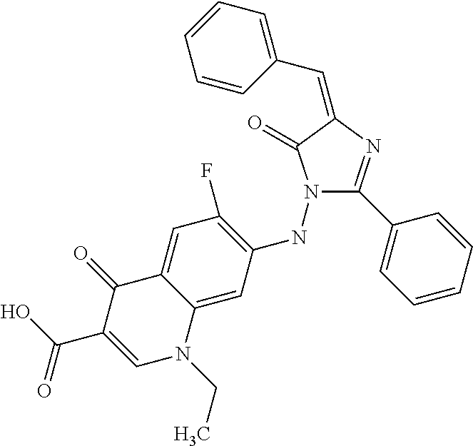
C1=CC=CC(C=C2N=C(C3=CC=CC=C3)N(NC3=C(F)C=C4C(=C3)N(CC)C=C(C(=O)O)C4=O)C2=O)=C1
